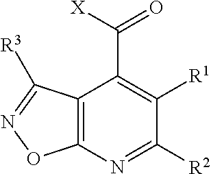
C12=C(C([R3])=NO1)C(C([X])=O)=C([R1])C([R2])=N2
